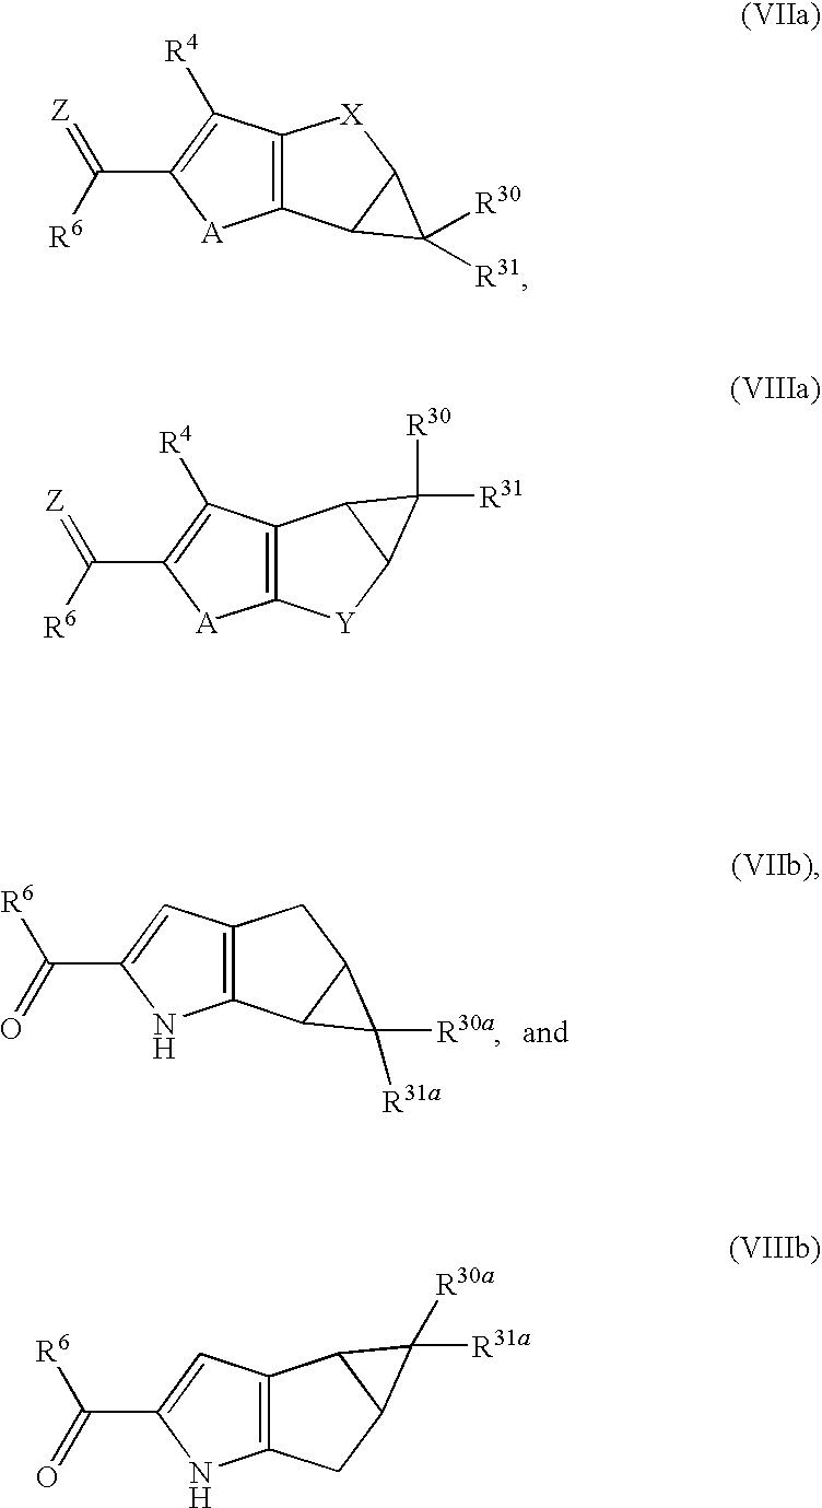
C12=C(C=C(C(=O)[R6])N1)CC1C2C1([R30a])[R31a].C12=C(C([R4])=C(C([R6])=[Z])[A]1)[X]C1C2C1([R30])[R31].C12=C(C([R4])=C(C([R6])=[Z])[A]1)C1C([Y]2)C1([R30])[R31].C12=C(C=C(C(=O)[R6])N1)C1C(C2)C1([R31a])[R30a]
